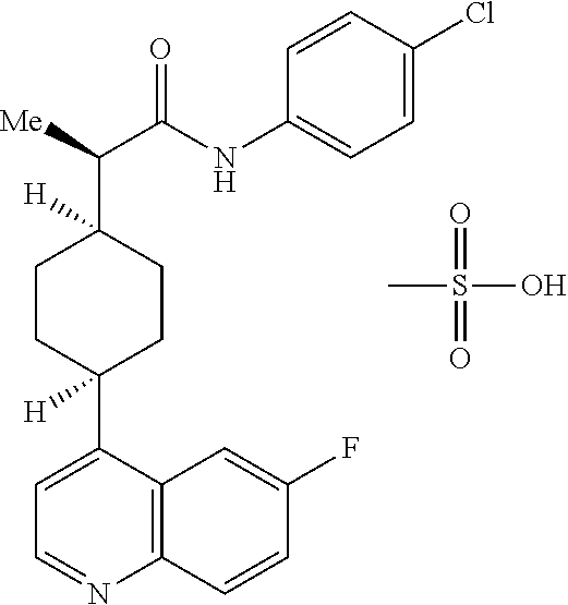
C1=C(C2([H])CCC(C([Me])C(NC3=CC=C(Cl)C=C3)=O)([H])CC2)C2=C(N=C1)C=CC(F)=C2.CS(=O)(=O)O
